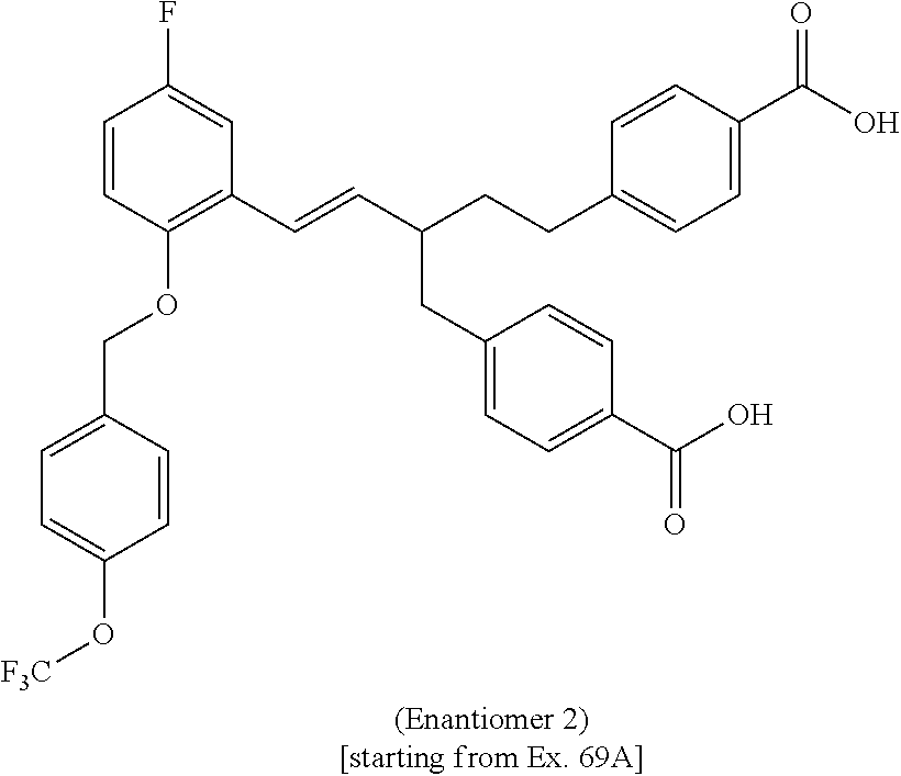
C1=CC(OCC2=CC=C(O[F3C])C=C2)=C(C=CC(CCC2=CC=C(C(O)=O)C=C2)CC2=CC=C(C(O)=O)C=C2)C=C1F
